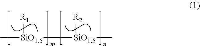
C[SiO1.5]([R1])[SiO1.5]([R2])C
